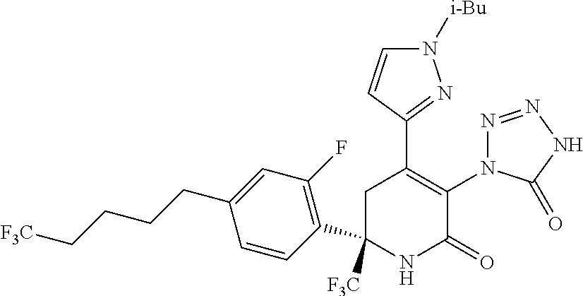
C1(C2=C(N3N=NNC3=O)C(=O)NC([F3C])(C3=C(F)C=C(CCCC[F3C])C=C3)C2)=NN([i-Bu])C=C1
